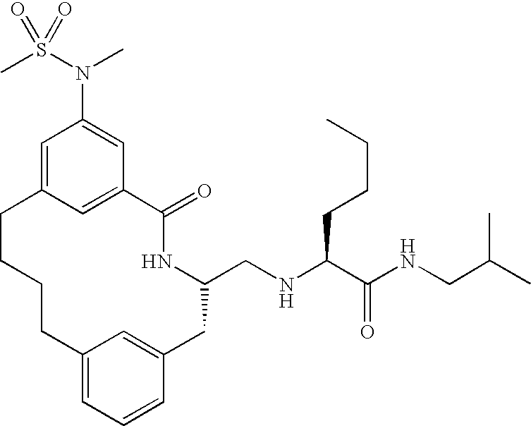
C1=C2C=C(C=C1N(S(C)(=O)=O)C)C(=O)NC(CNC(C(NCC(C)C)=O)CCCC)CC1=CC(=CC=C1)CCCC2
